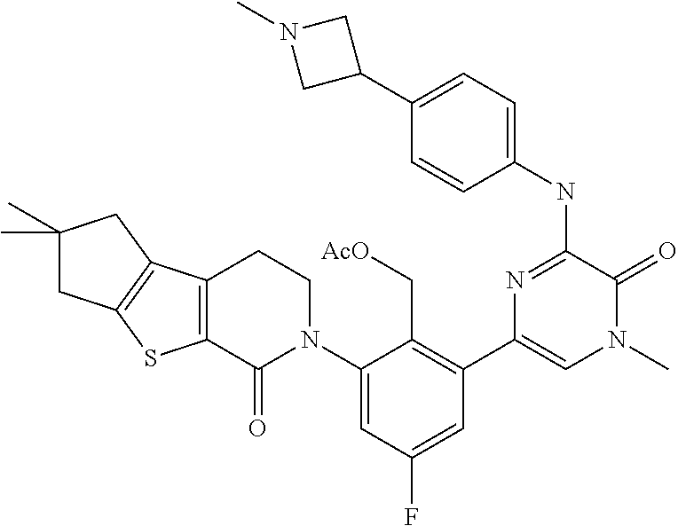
C1(F)=CC(C2=CN(C)C(=O)C(NC3=CC=C(C4CN(C)C4)C=C3)=N2)=C(C[AcO])C(N2CCC3=C(C2=O)SC2=C3CC(C)(C)C2)=C1
